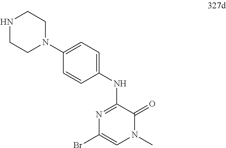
N1=C(NC2=CC=C(N3CCNCC3)C=C2)C(=O)N(C)C=C1Br
